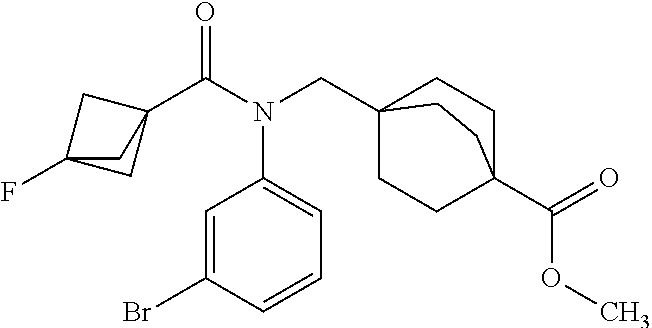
C12(F)CC(C(N(CC34CCC(C(=O)OC)(CC3)CC4)C3=CC=CC(Br)=C3)=O)(C1)C2
